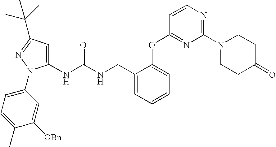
C1(NC(NCC2=CC=CC=C2OC2=NC(N3CCC(=O)CC3)=NC=C2)=O)=CC(C(C)(C)C)=NN1C1=CC=C(C)C([OBn])=C1
